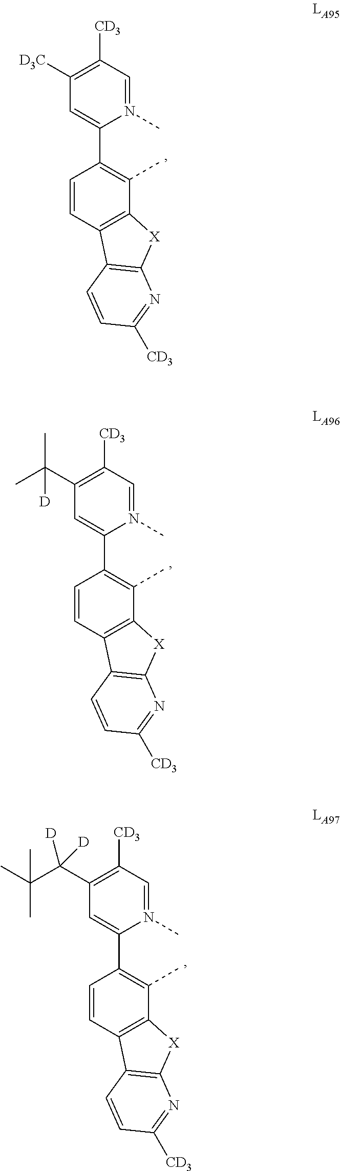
C1=CC2=C(C(C)=C1C1=CC([D3C])=C([CD3])C=N1C)[X]C1=C2C=CC([CD3])=N1.C1=CC2=C(C(C)=C1C1=CC(C(C)(C)[D])=C([CD3])C=N1C)[X]C1=C2C=CC([CD3])=N1.C1=CC2=C(C(C)=C1C1=CC(C(C(C)(C)C)([D])[D])=C([CD3])C=N1C)[X]C1=C2C=CC([CD3])=N1
